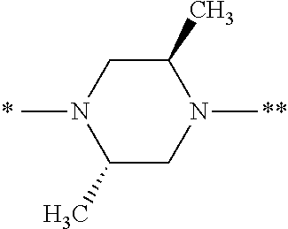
C1(C)CN(C)C(C)CN1C
